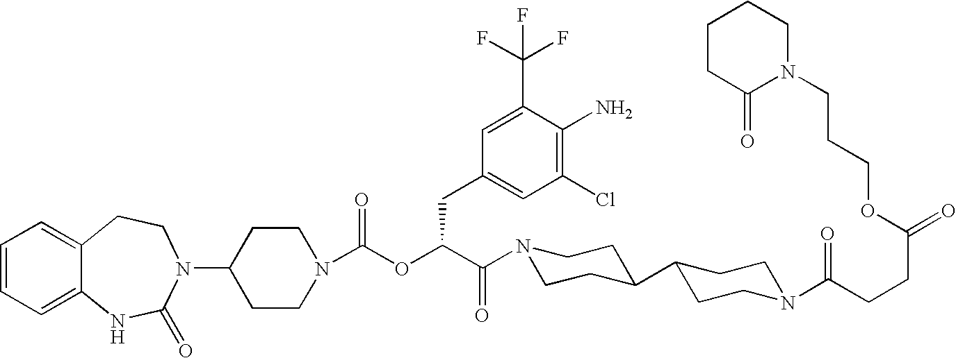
C1=CC=C2C(=C1)CCN(C1CCN(C(OC(C(N3CCC(C4CCN(C(CCC(=O)OCCCN5CCCCC5=O)=O)CC4)CC3)=O)CC3=CC(Cl)=C(N)C(C(F)(F)F)=C3)=O)CC1)C(=O)N2
